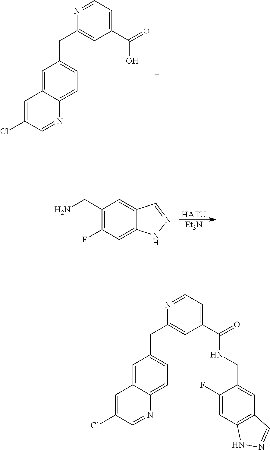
C1(C(=O)O)=CC=NC(CC2=CC=C3C(=C2)C=C(Cl)C=N3)=C1.[HATU].[Et3N].C1(CN)=C(F)C=C2C(=C1)C=NN2.C1(C(=O)NCC2=CC3=C(C=C2F)NN=C3)=CC=NC(CC2=CC=C3C(=C2)C=C(Cl)C=N3)=C1
